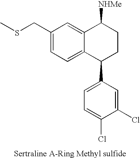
C1(CSC)=CC=C2C(=C1)C([NHMe])CCC2C1=CC=C(Cl)C(Cl)=C1
